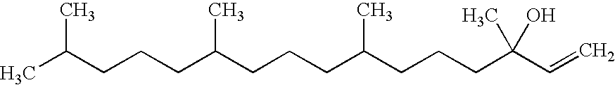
CC(CCCC(CCCC(CCCC(C=C)(C)O)C)C)C
